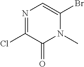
C1(Cl)=NC=C(Br)N(C)C1=O
